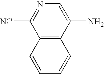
C12=C(C(N)=CN=C1[NC])C=CC=C2
